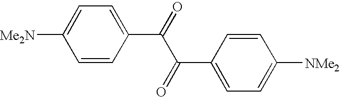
C1=CC(C(=O)C(C2=CC=C([NMe2])C=C2)=O)=CC=C1[Me2N]
